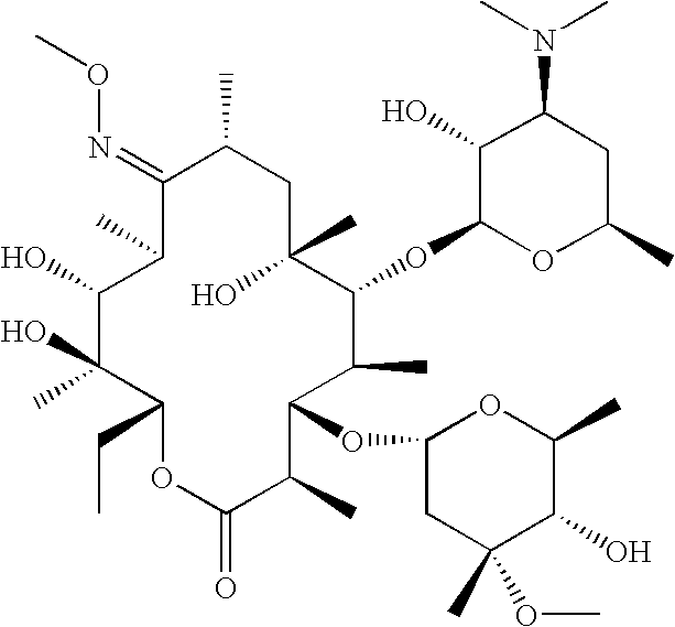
C1(=NOC)C(C)C(O)C(O)(C)C(CC)OC(=O)C(C)C(OC2CC(C)(OC)C(O)C(C)O2)C(C)C(OC2OC(C)CC(N(C)C)C2O)C(C)(O)CC1C
